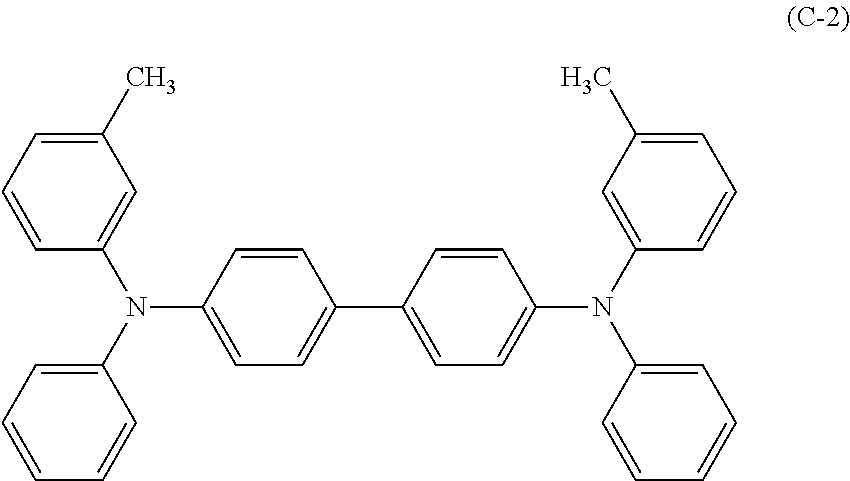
C1(C)=CC=CC(N(C2=CC=CC=C2)C2=CC=C(C3=CC=C(N(C4=CC(C)=CC=C4)C4=CC=CC=C4)C=C3)C=C2)=C1
